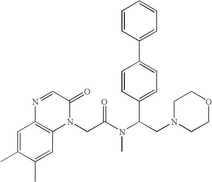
C1=C(C)C(C)=CC2=C1N=CC(=O)N2CC(N(C(CN1CCOCC1)C1=CC=C(C2=CC=CC=C2)C=C1)C)=O
